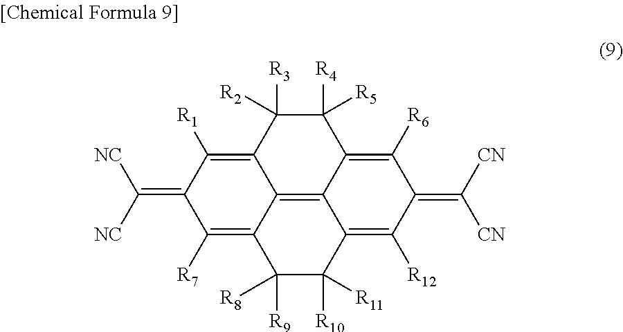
C1([R5])([R4])C([R2])([R3])C2=C([R1])C(=C([NC])[NC])C([R7])=C3C2=C2C1=C([R6])C(=C([CN])[CN])C([R12])=C2C([R10])([R11])C3([R9])[R8]
